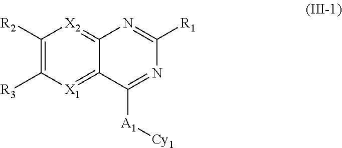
C12=[X2]C([R2])=C([R3])[X1]=C1C([A1][Cy1])=NC([R1])=N2
